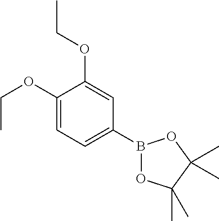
C1(OCC)=CC=C(B2OC(C)(C)C(C)(C)O2)C=C1OCC
